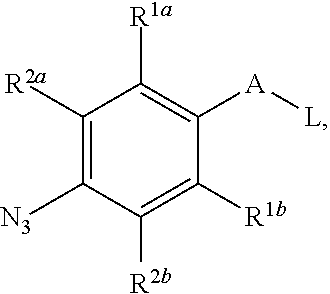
C1([R2a])=C([N3])C([R2b])=C([R1b])C([A][L])=C1[R1a]
